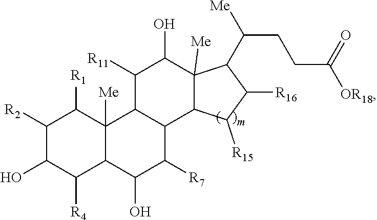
C1([R4])C2C(O)C([R7])C3C(C2([Me])C([R1])C([R2])C1O)C([R11])C(O)C1([Me])C3C([R15])C([R16])C1C(CCC([OR18])=O)[Me]
